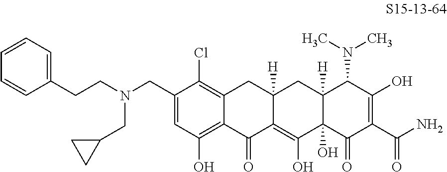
C1=C(CN(CCC2=CC=CC=C2)CC2CC2)C(Cl)=C2C(=C1O)C(=O)C1=C(O)C3(O)C([H])(CC1([H])C2)C(N(C)C)C(O)=C(C(N)=O)C3=O
